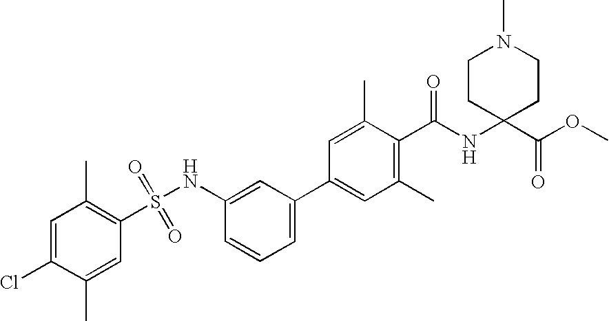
C1=C(Cl)C(C)=CC(S(NC2=CC(C3=CC(C)=C(C(NC4(C(OC)=O)CCN(C)CC4)=O)C(C)=C3)=CC=C2)(=O)=O)=C1C
